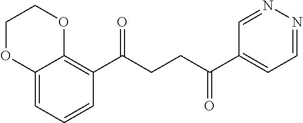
C1(C(CCC(C2=CC=NN=C2)=O)=O)=C2C(=CC=C1)OCCO2
